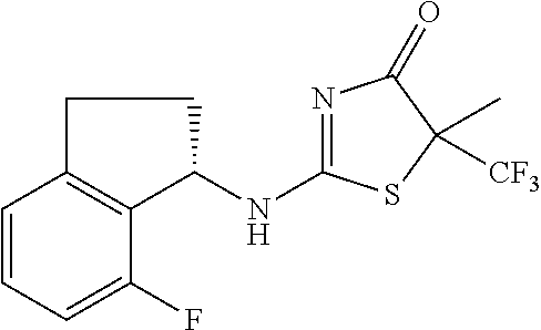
C1=CC=C(F)C2=C1CCC2NC1=NC(=O)C(C)([CF3])S1
